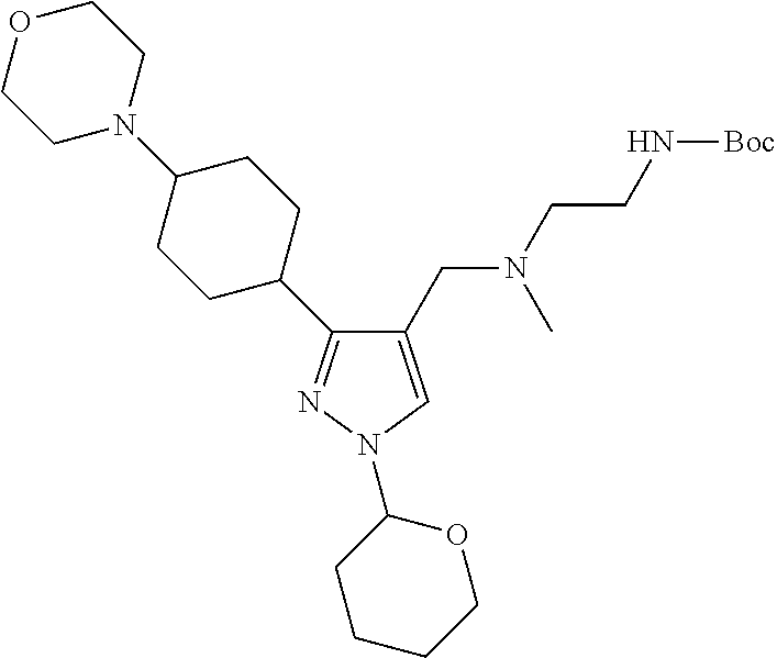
C1(C2CCC(N3CCOCC3)CC2)=NN(C2CCCCO2)C=C1CN(CCN[Boc])C
